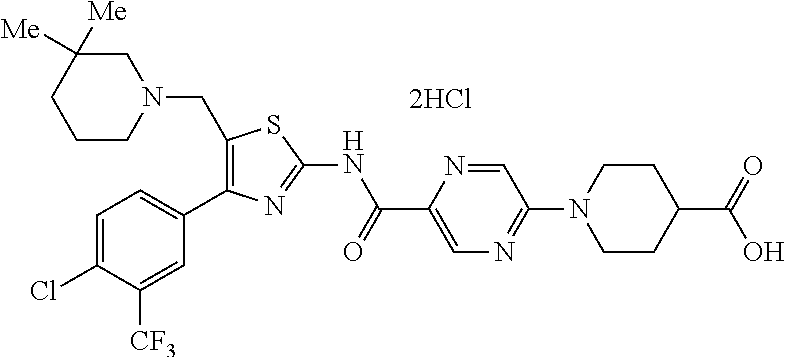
C1=C(Cl)C([CF3])=CC(C2=C(CN3CC([Me])([Me])CCC3)SC(NC(C3=CN=C(N4CCC(C(=O)O)CC4)C=N3)=O)=N2)=C1.[2HCl]
